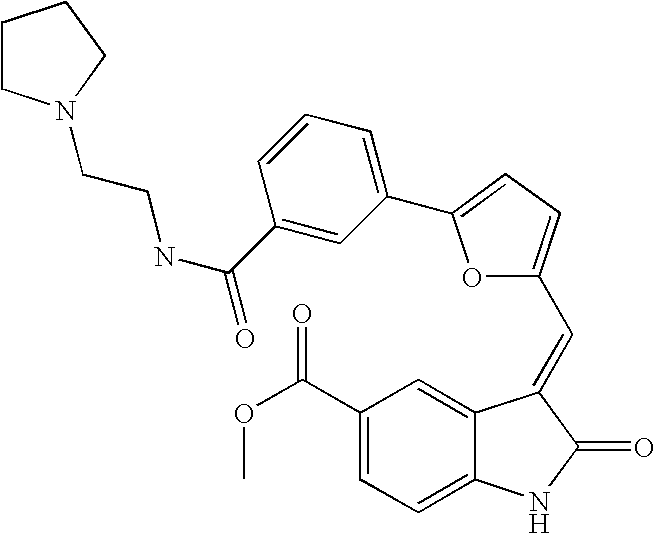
C1(C(OC)=O)=CC=C2C(=C1)C(=CC1=CC=C(C3=CC=CC(C(NCCN4CCCC4)=O)=C3)O1)C(=O)N2
